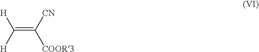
C(=C([CN])[COOR3])([H])[H]
